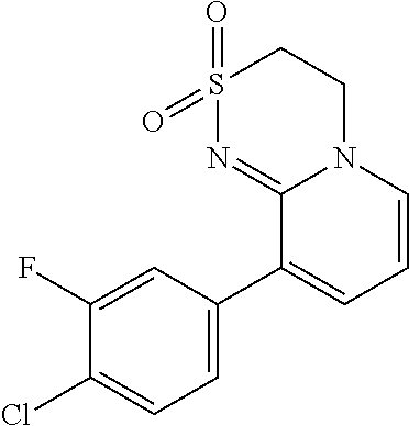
C1S(=O)(=O)N=C2N(C1)C=CC=C2C1=CC=C(Cl)C(F)=C1
